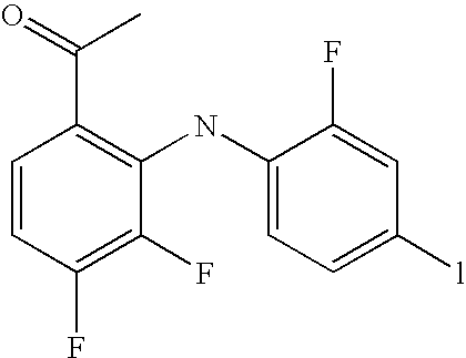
C1=CC(F)=C(F)C(NC2=CC=C([l])C=C2F)=C1C(C)=O
